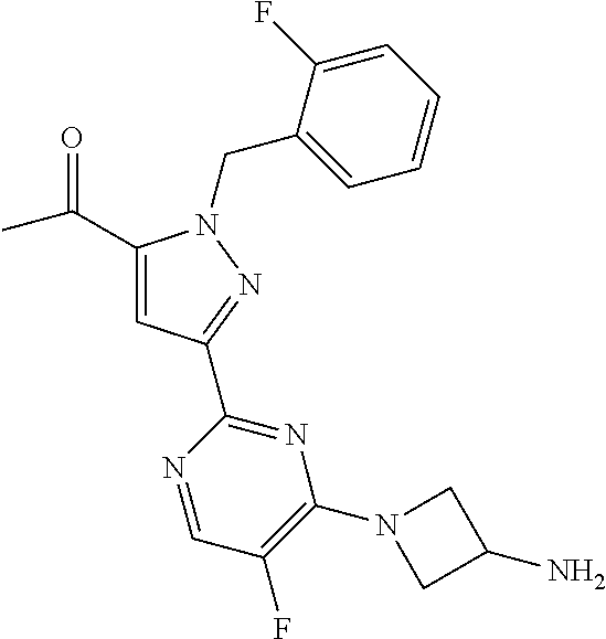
C(=O)(C1=CC(C2=NC(N3CC(N)C3)=C(F)C=N2)=NN1CC1=CC=CC=C1F)C
